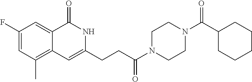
C1(F)=CC(C)=C2C(=C1)C(=O)NC(CCC(N1CCN(C(C3CCCCC3)=O)CC1)=O)=C2
